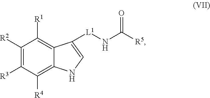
C1([R2])=C([R3])C([R4])=C2C(=C1[R1])C([L1]NC([R5])=O)=CN2
